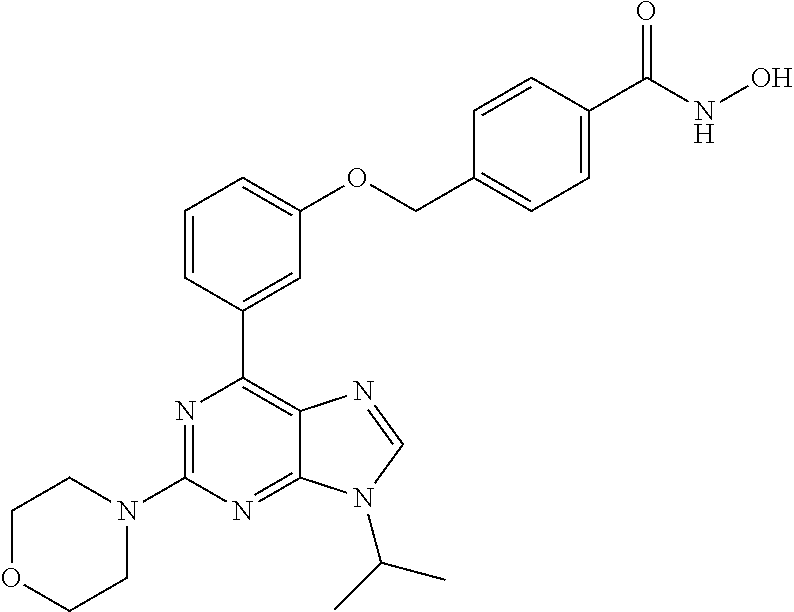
C1=CC(C2=C3C(=NC(N4CCOCC4)=N2)N(C(C)C)C=N3)=CC(OCC2=CC=C(C(NO)=O)C=C2)=C1
